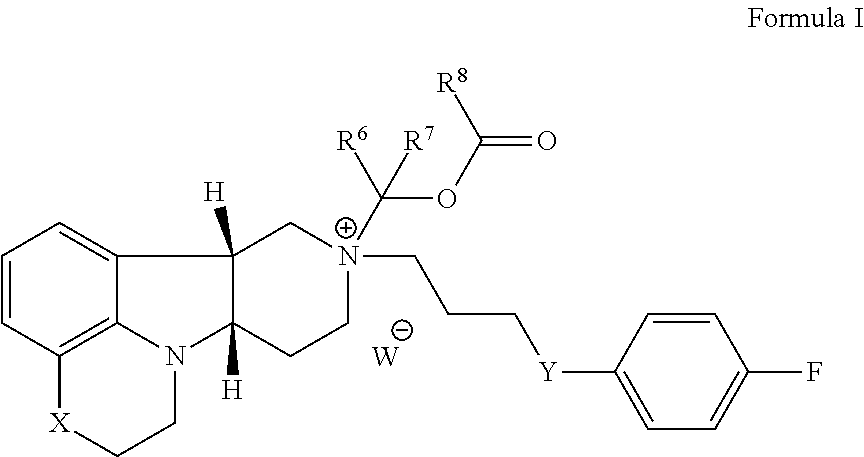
C1=CC2=C3C(=C1)C1([H])C([H])(N3CC[X]2)CC[N+](CCC[Y]C2=CC=C(F)C=C2)(C(OC([R8])=O)([R6])[R7])C1.[W]
